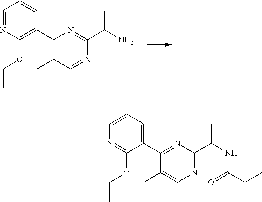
C1=NC(OCC)=C(C2=C(C)C=NC(C(N)C)=N2)C=C1.C1=CC=C(C2=NC(C(NC(C(C)C)=O)C)=NC=C2C)C(OCC)=N1
